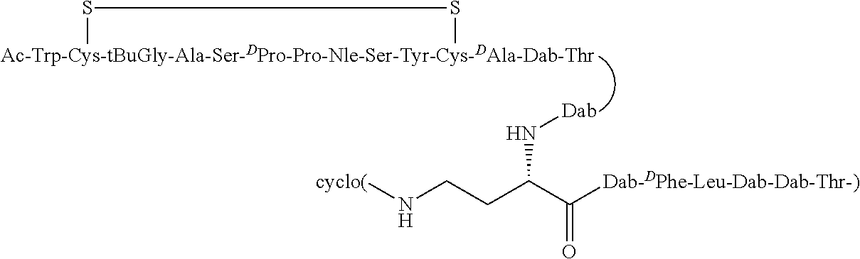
[cyclo(]NCCC(C([Dab-DPhe-Leu-Dab-Dab-Thr-)])=O)N[Dab].[Ac-Trp-Cys-tBuGly-Ala-Ser-DPro-Pro-Nle-Ser-Tyr-Cys-DAla-Dab-Thr]1SS1
